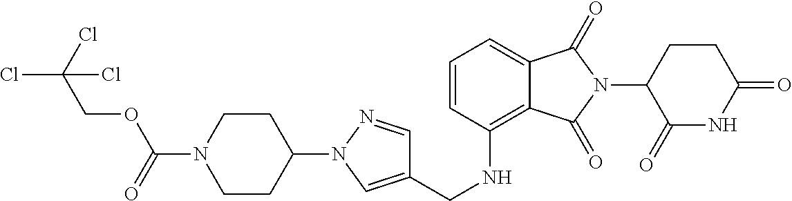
C1=C2C(=C(NCC3=CN(C4CCN(C(OCC(Cl)(Cl)Cl)=O)CC4)N=C3)C=C1)C(=O)N(C1C(=O)NC(=O)CC1)C2=O
